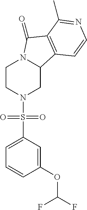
C1CN(S(C2=CC=CC(OC(F)F)=C2)(=O)=O)CC2N1C(=O)C1=C2C=CN=C1C
